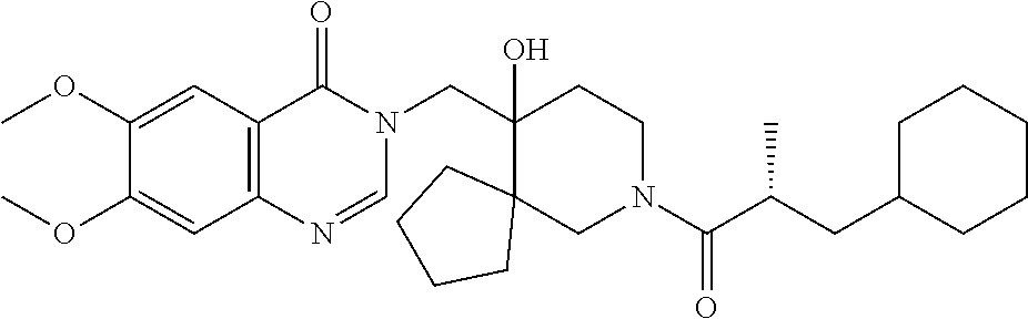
C1(CN2C(=O)C3=C(N=C2)C=C(OC)C(OC)=C3)(O)C2(CN(C(C(CC3CCCCC3)C)=O)CC1)CCCC2
